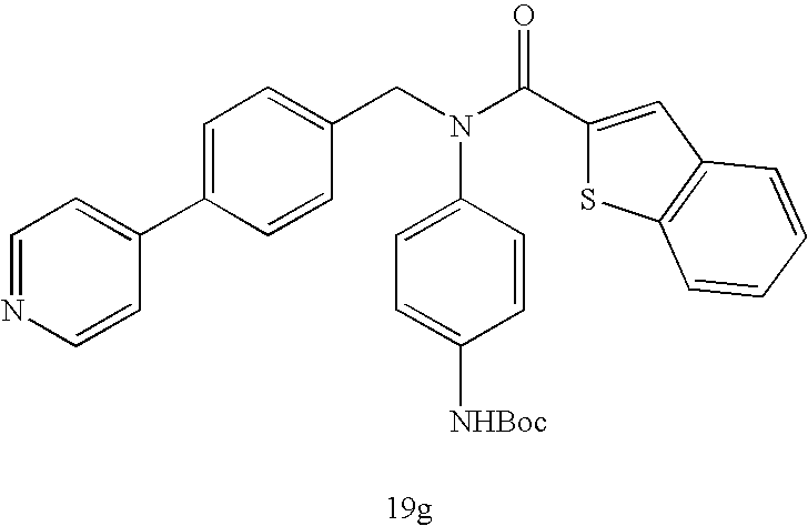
C1=C(C2=CC=NC=C2)C=CC(CN(C(C2=CC3=C(S2)C=CC=C3)=O)C2=CC=C([NHBoc])C=C2)=C1
